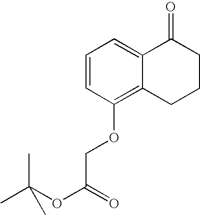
C1=CC(OCC(=O)OC(C)(C)C)=C2C(=C1)C(=O)CCC2
